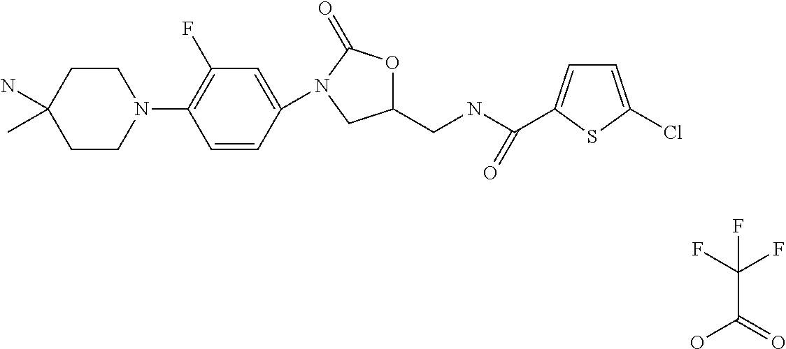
C1=C(N2C(=O)OC(CNC(=O)C3=CC=C(Cl)S3)C2)C=CC(N2CCC(N)(C)CC2)=C1F.C(C(=O)O)(F)(F)F
